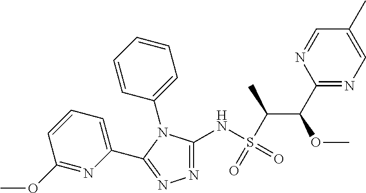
N1=C(NS(=O)(=O)C(C(C2=NC=C(C)C=N2)OC)C)N(C2=CC=CC=C2)C(C2=CC=CC(OC)=N2)=N1
